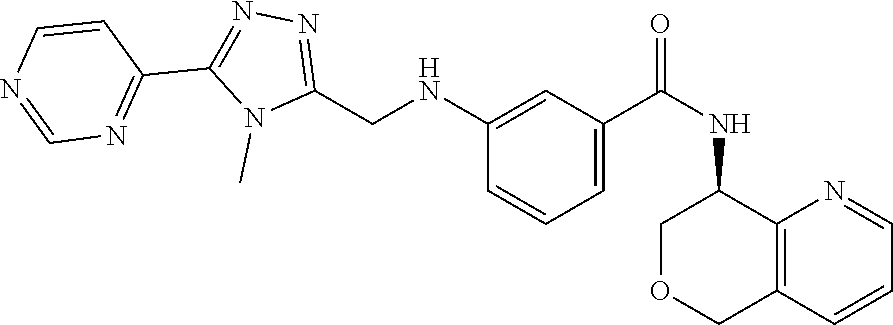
N1(C)C(CNC2=CC(C(=O)NC3C4=C(COC3)C=CC=N4)=CC=C2)=NN=C1C1=NC=NC=C1
